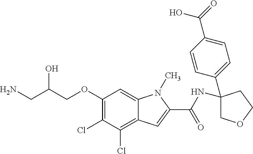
C1(OCC(CN)O)=C(Cl)C(Cl)=C2C(=C1)N(C)C(C(NC1(C3=CC=C(C(O)=O)C=C3)COCC1)=O)=C2
